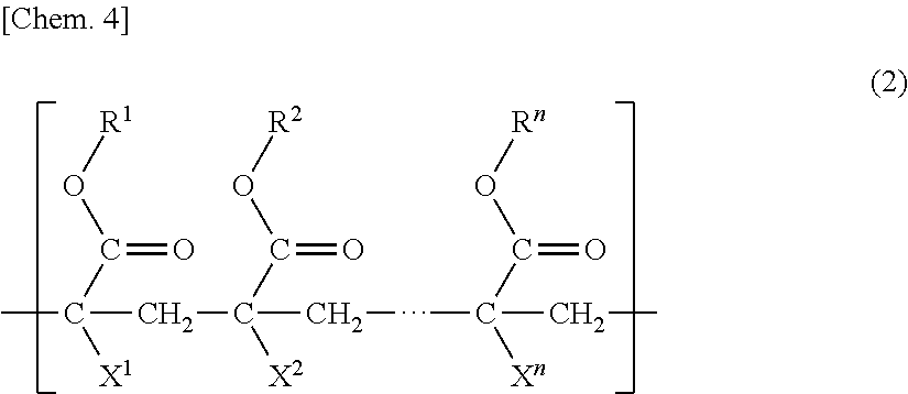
[R1]OC(C([X1])(C)CC([X2])(C(O[R2])=O)CCC([Xn])(C(O[Rn])=O)CC)=O
